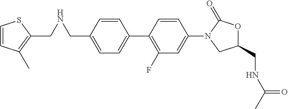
C1(CNCC2=C(C)C=CS2)=CC=C(C2=C(F)C=C(N3C(=O)OC(CNC(C)=O)C3)C=C2)C=C1
